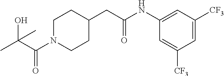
C1(NC(CC2CCN(C(C(C)(O)C)=O)CC2)=O)=CC([CF3])=CC([CF3])=C1
